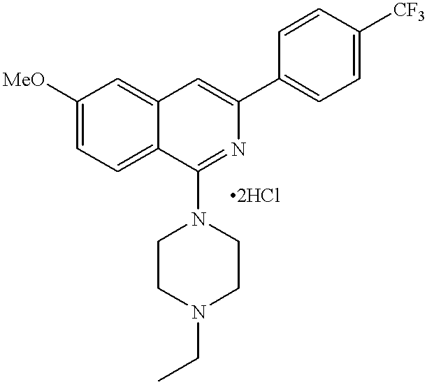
C1=C2C(=CC=C1[MeO])C(N1CCN(CC)CC1)=NC(C1=CC=C([CF3])C=C1)=C2
